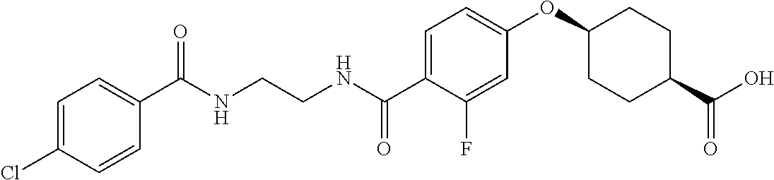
C1(C(NCCNC(C2=CC=C(OC3CCC(C(O)=O)CC3)C=C2F)=O)=O)=CC=C(Cl)C=C1
